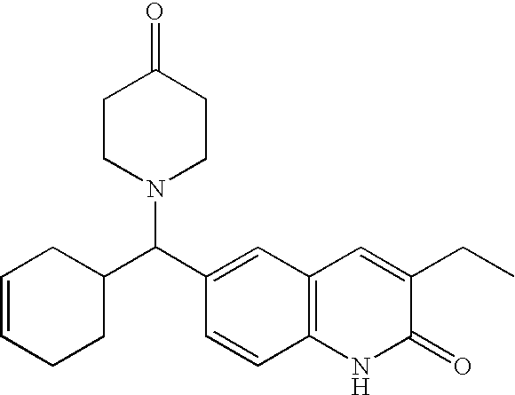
C1CN(C(C2=CC3=C(C=C2)NC(=O)C(CC)=C3)C2CC=CCC2)CCC1=O
